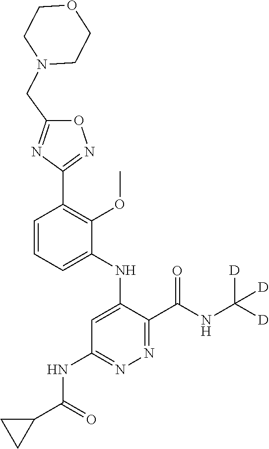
C1=CC=C(NC2=CC(NC(C3CC3)=O)=NN=C2C(NC([D])([D])[D])=O)C(OC)=C1C1=NOC(CN2CCOCC2)=N1
